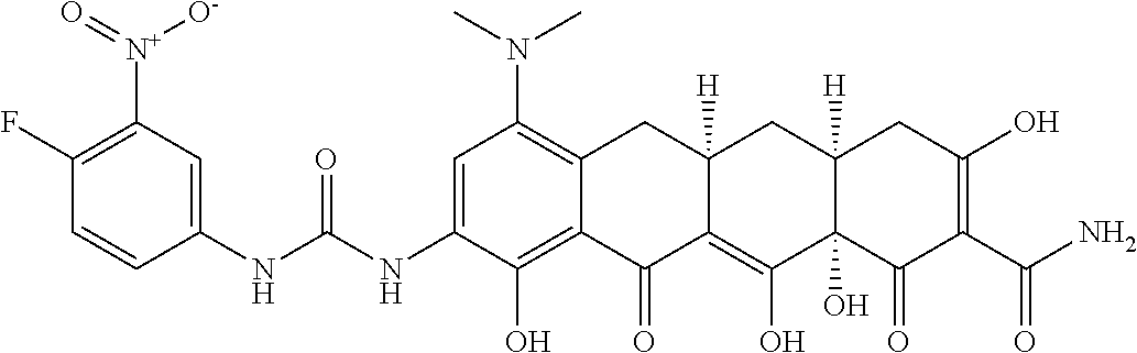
C1=C(NC(NC2=CC([N+](=O)[O-])=C(F)C=C2)=O)C(O)=C2C(=C1N(C)C)CC1([H])C(=C(O)C3(O)C([H])(C1)CC(O)=C(C(N)=O)C3=O)C2=O
